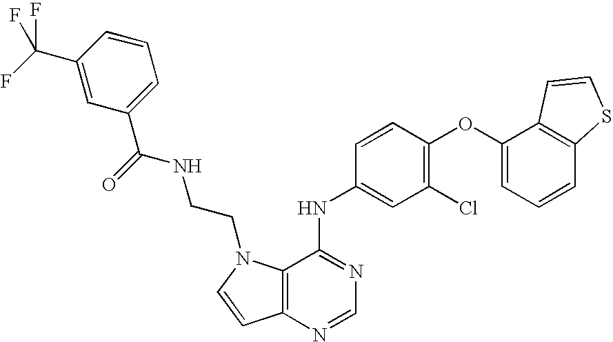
C12=C(N=CN=C1NC1=CC(Cl)=C(OC3=CC=CC4=C3C=CS4)C=C1)C=CN2CCNC(C1=CC=CC(C(F)(F)F)=C1)=O
